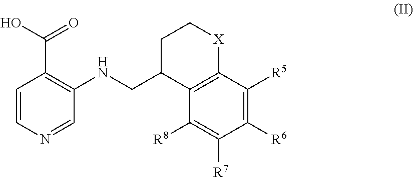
C1([R8])=C([R7])C([R6])=C([R5])C2=C1C(CNC1=C(C(O)=O)C=CN=C1)CC[X]2
